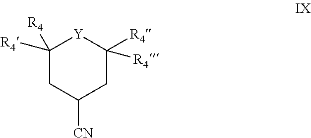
C1([R4])([R4])CC([CN])CC([R4])([R4])[Y]1
